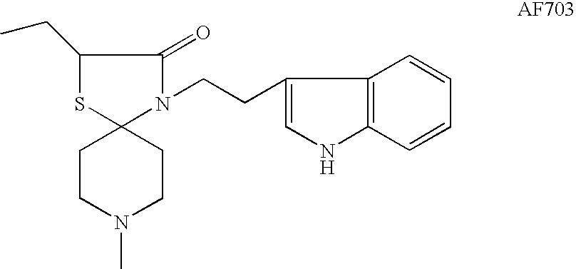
S1C2(N(CCC3=CNC4=C3C=CC=C4)C(=O)C1CC)CCN(C)CC2
